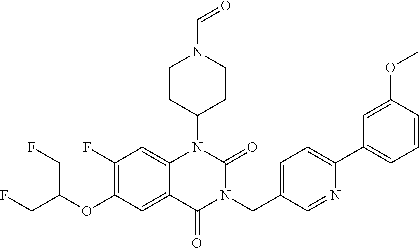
C1(F)=C(OC(CF)CF)C=C2C(=C1)N(C1CCN(C=O)CC1)C(=O)N(CC1=CC=C(C3=CC=CC(OC)=C3)N=C1)C2=O
